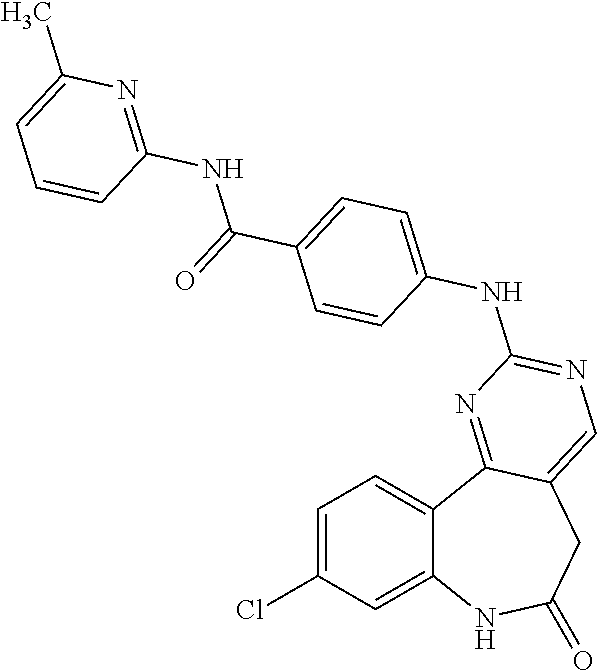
C1=C(Cl)C=C2C(=C1)C1=NC(NC3=CC=C(C(=O)NC4=NC(C)=CC=C4)C=C3)=NC=C1CC(=O)N2
